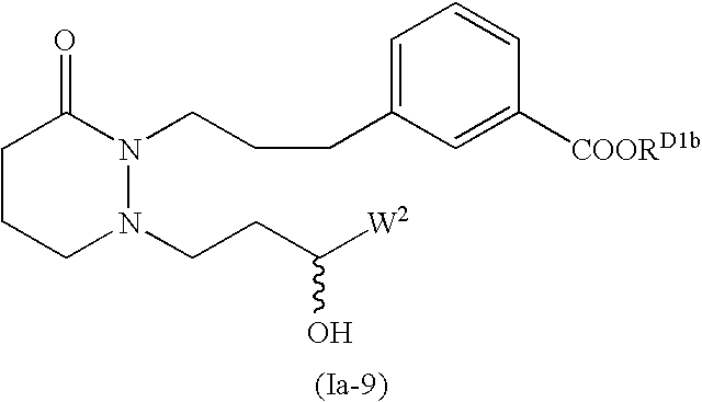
C1CCN(CCC([W2])O)N(CCCC2=CC=CC([COORD1b])=C2)C1=O
